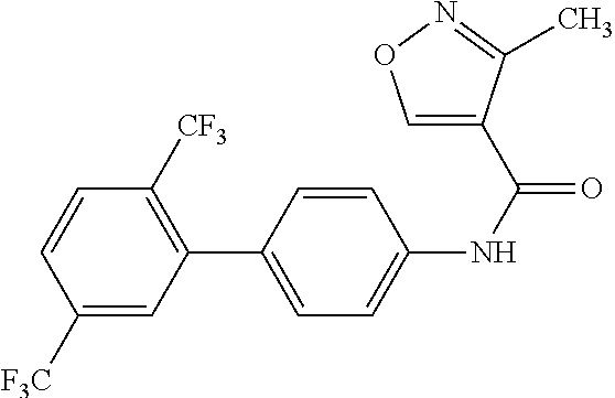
C1(C2=CC=C(NC(=O)C3=CON=C3C)C=C2)=C([CF3])C=CC([F3C])=C1
